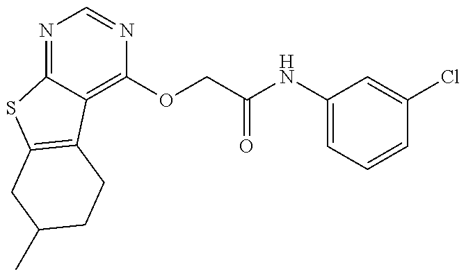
N1=C2C(=C(OCC(NC3=CC=CC(Cl)=C3)=O)N=C1)C1=C(S2)CC(C)CC1
